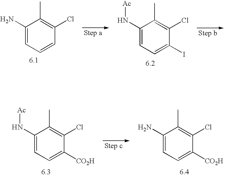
C1(Cl)=C(C)C(N[Ac])=CC=C1I.C1(N)=CC=CC(Cl)=C1C.C1(N[Ac])=CC=C([CO2H])C(Cl)=C1C.C1(N)=CC=C([CO2H])C(Cl)=C1C
